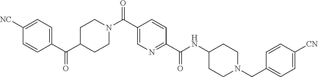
N(C(C1=NC=C(C(=O)N2CCC(C(C3=CC=C([CN])C=C3)=O)CC2)C=C1)=O)C1CCN(CC2=CC=C([CN])C=C2)CC1
